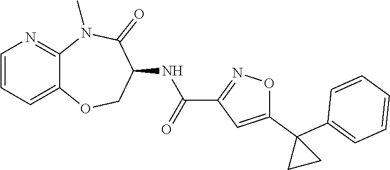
C12=CC=CN=C1N(C)C(=O)C(NC(C1=NOC(C3(C4=CC=CC=C4)CC3)=C1)=O)CO2
